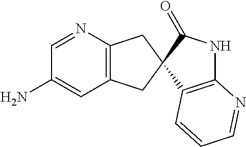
C1=NC2=C(C=C1N)CC1(C2)C(=O)NC2=C1C=CC=N2
